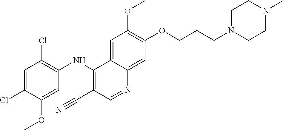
C1=C(Cl)C(OC)=CC(NC2=C(C#N)C=NC3=CC(OCCCN4CCN(C)CC4)=C(OC)C=C23)=C1Cl
